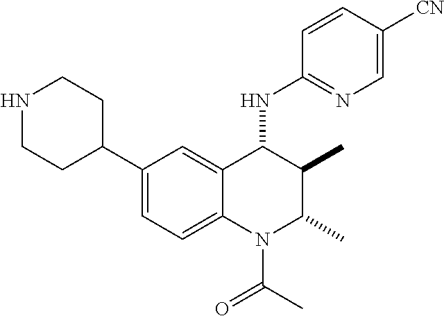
C1(C2CCNCC2)=CC=C2C(=C1)C(NC1=NC=C([CN])C=C1)C(C)C(C)N2C(C)=O
